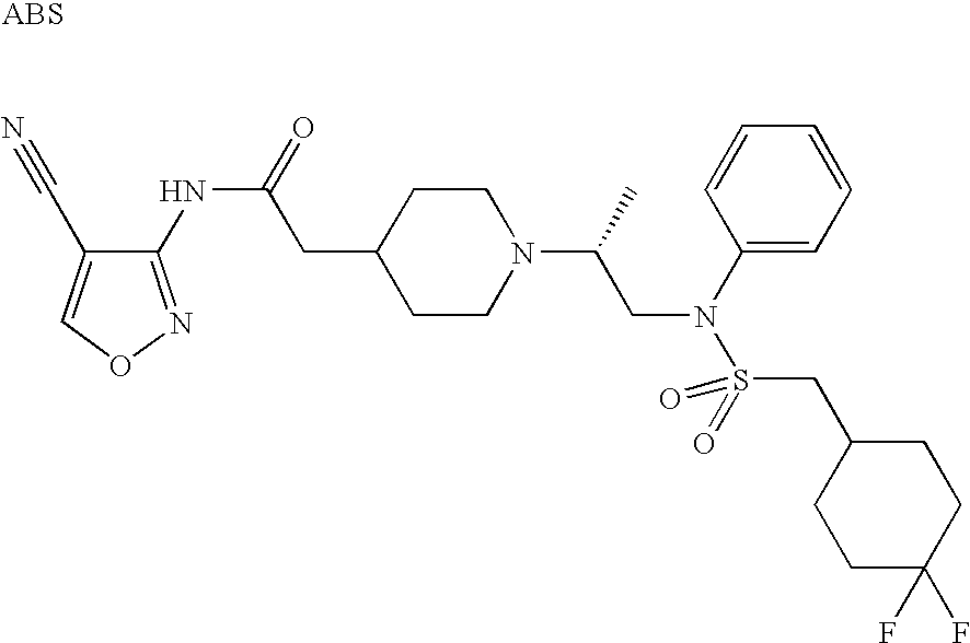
C1(NC(=O)CC2CCN(C(C)CN(S(=O)(CC3CCC(F)(F)CC3)=O)C3=CC=CC=C3)CC2)=NOC=C1C#N
